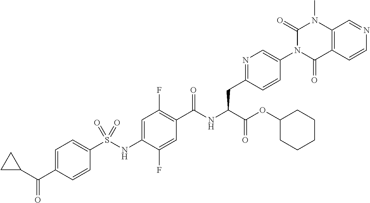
C1=C(C(C2CC2)=O)C=CC(S(NC2=CC(F)=C(C(NC(C(OC3CCCCC3)=O)CC3=NC=C(N4C(=O)C5=C(N(C)C4=O)C=NC=C5)C=C3)=O)C=C2F)(=O)=O)=C1
